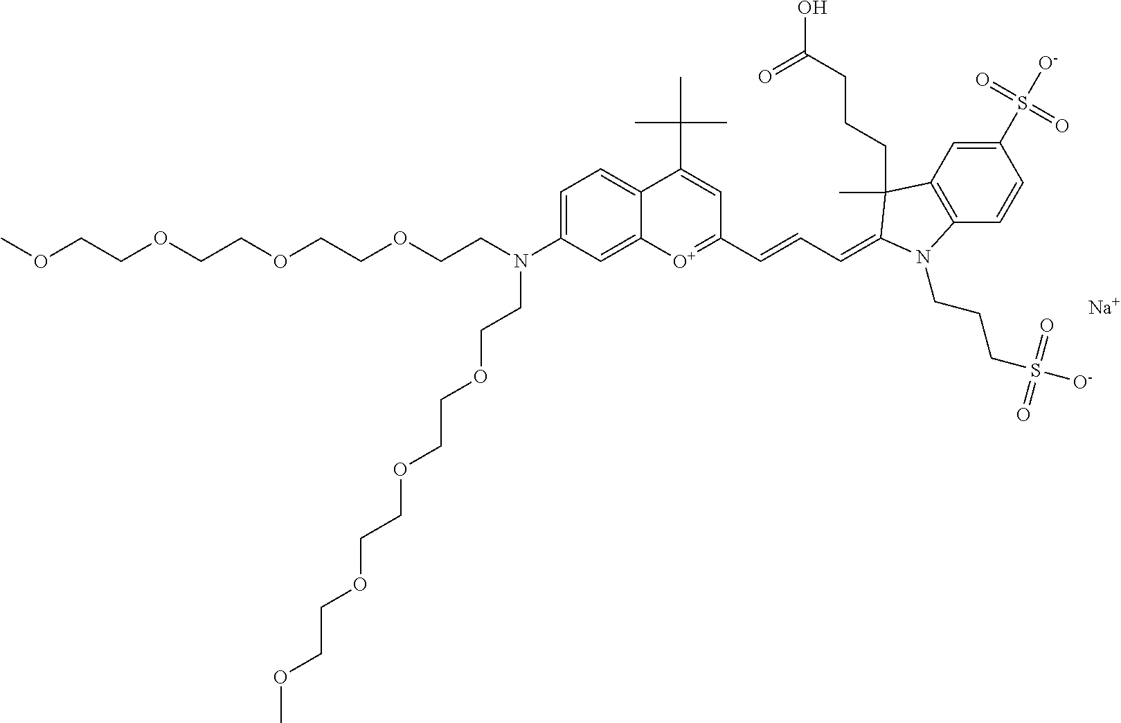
C1=C(N(CCOCCOCCOCCOC)CCOCCOCCOCCOC)C=C2C(=C1)C(C(C)(C)C)=CC(C=CC=C1C(C)(CCCC(O)=O)C3=C(C=CC(S([O-])(=O)=O)=C3)N1CCCS([O-])(=O)=O)=[O+]2.[Na]
